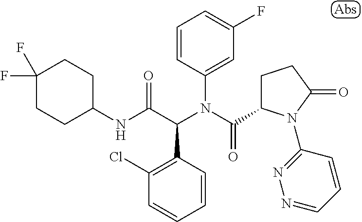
C1=CC(N(C(=O)C2CCC(=O)N2C2=NN=CC=C2)C(C(NC2CCC(F)(F)CC2)=O)C2=C(Cl)C=CC=C2)=CC(F)=C1
